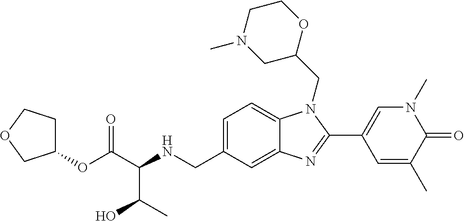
C1(OC(C(NCC2=CC=C3C(=C2)N=C(C2=CN(C)C(=O)C(C)=C2)N3CC2OCCN(C)C2)C(O)C)=O)CCOC1
